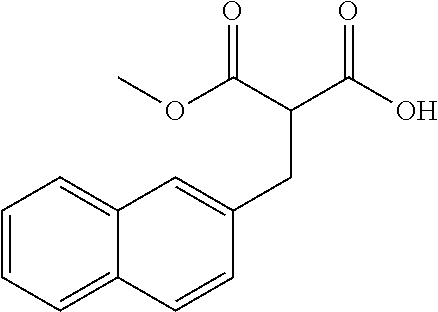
C1=CC=C2C(=C1)C=C(CC(C(O)=O)C(OC)=O)C=C2
